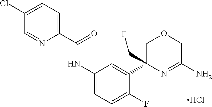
Cl.C1(C2=CC(NC(C3=CC=C(Cl)C=N3)=O)=CC=C2F)(CF)N=C(N)COC1
